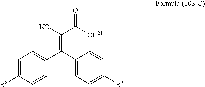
C1=C([R8])C=CC(C(C2=CC=C([R3])C=C2)=C([NC])C(=O)[OR21])=C1
